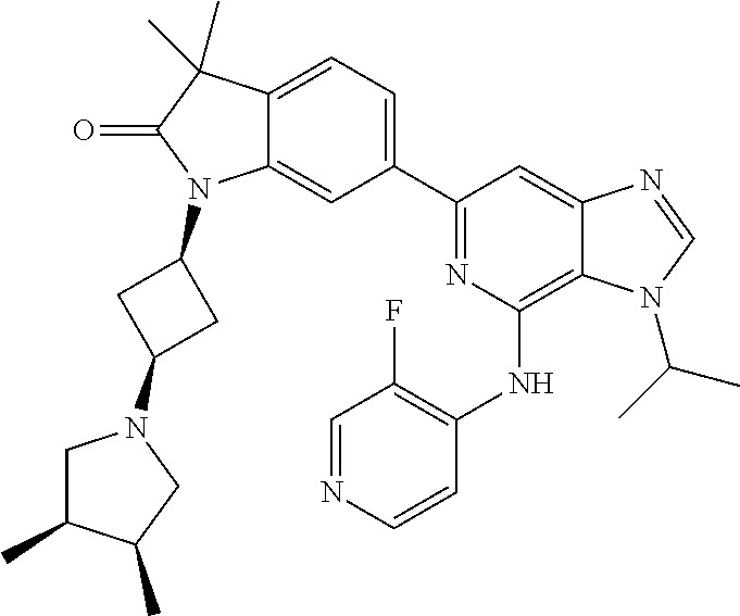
C12=CC=C(C3=NC(NC4=C(F)C=NC=C4)=C4C(=C3)N=CN4C(C)C)C=C1N(C1CC(N3CC(C)C(C)C3)C1)C(=O)C2(C)C
